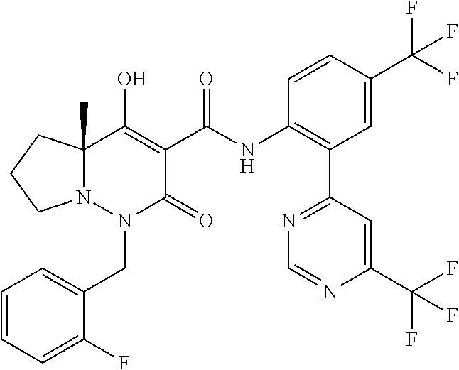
C1=CC=C(F)C(CN2C(=O)C(C(=O)NC3=C(C4=NC=NC(C(F)(F)F)=C4)C=C(C(F)(F)F)C=C3)=C(O)C3(C)N2CCC3)=C1
